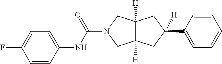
C(N1CC2([H])C([H])(C1)CC(C1=CC=CC=C1)([H])C2)(=O)NC1=CC=C(F)C=C1
